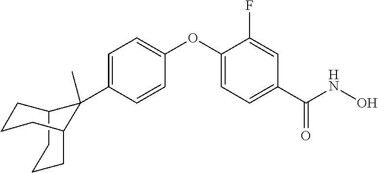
C12CCCC(CCC1)C2(C1=CC=C(OC2=CC=C(C(NO)=O)C=C2F)C=C1)C
